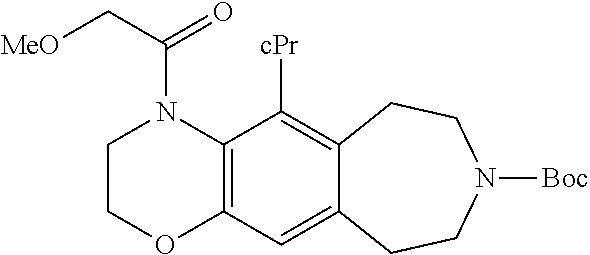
C12=C(C=C3C(=C1[cPr])CCN([Boc])CC3)OCCN2C(C[MeO])=O
